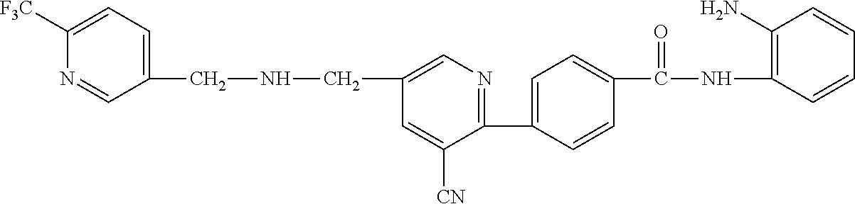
C1(C2=CC=C(C(NC3=C(N)C=CC=C3)=O)C=C2)=NC=C(CNCC2=CC=C([F3C])N=C2)C=C1[CN]
